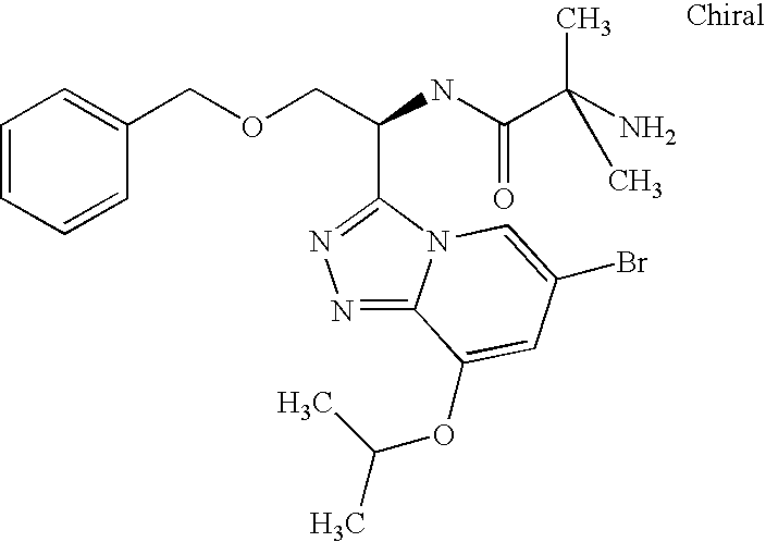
C(COCC1=CC=CC=C1)(NC(C(N)(C)C)=O)C1=NN=C2N1C=C(Br)C=C2OC(C)C
